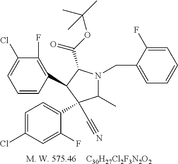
[C30H27Cl2F3N2O2].C1(F)=C(C2C(C(OC(C)(C)C)=O)N(CC3=CC=CC=C3F)C(C)C2(C#N)C2=CC=C(Cl)C=C2F)C=CC=C1Cl
